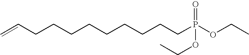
C=CCCCCCCCCCP(OCC)(OCC)=O
